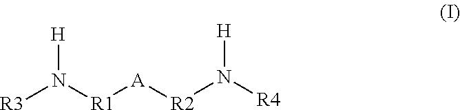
[R3]N([R1][A][R2]N([R4])[H])[H]
